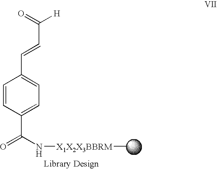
C(C=CC1=CC=C(C(N[X1X2X3BBRM]C)=O)C=C1)(=O)[H]
